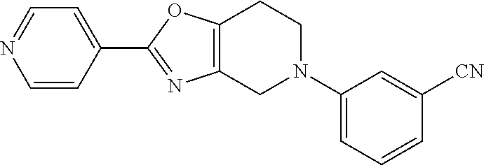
N1=CC=C(C2=NC3=C(O2)CCN(C2=CC=CC([CN])=C2)C3)C=C1
